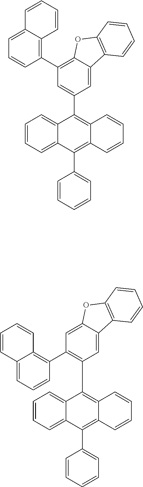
C1=CC=C2C(=C1)C(C1=CC(C3=C4C(=CC=C3)C=CC=C4)=C3C(=C1)C1=C(O3)C=CC=C1)=C1C(=C2C2=CC=CC=C2)C=CC=C1.C1=CC=C2C(=C1)C(C1=C(C3=C4C(=CC=C3)C=CC=C4)C=C3C(=C1)C1=C(O3)C=CC=C1)=C1C(=C2C2=CC=CC=C2)C=CC=C1
